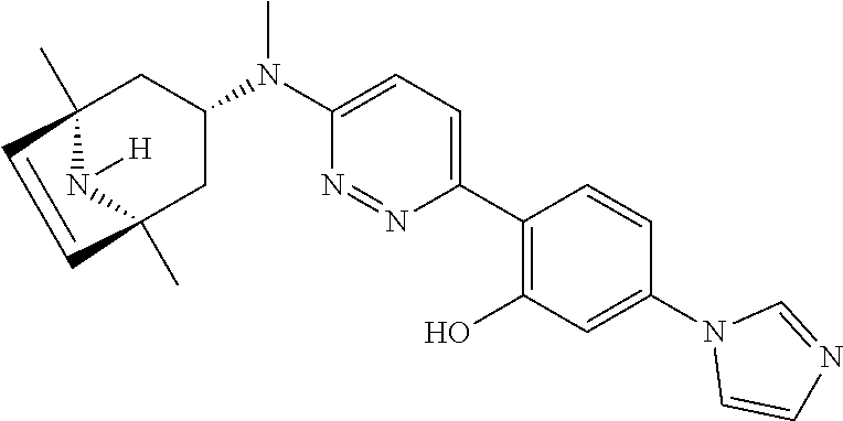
C12(C)N([H])C(C)(CC(N(C3=CC=C(C4=C(O)C=C(N5C=CN=C5)C=C4)N=N3)C)C1)C=C2
